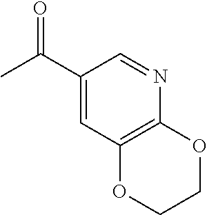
C1(C(C)=O)=CC2=C(N=C1)OCCO2
